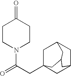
C(C(=O)N1CCC(=O)CC1)C12CC3CC(C1)CC(C3)C2
